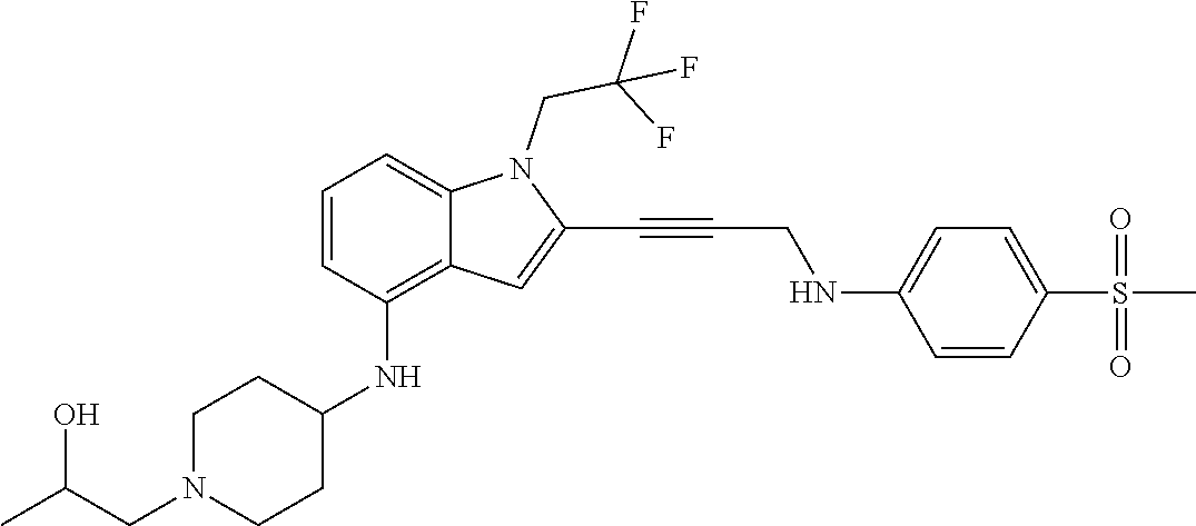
C(C#CC1=CC2=C(NC3CCN(CC(C)O)CC3)C=CC=C2N1CC(F)(F)F)NC1=CC=C(S(C)(=O)=O)C=C1
